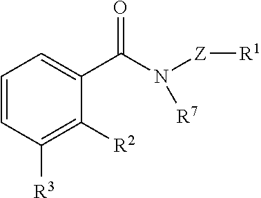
C1=CC([R3])=C([R2])C(C(N([Z][R1])[R7])=O)=C1
